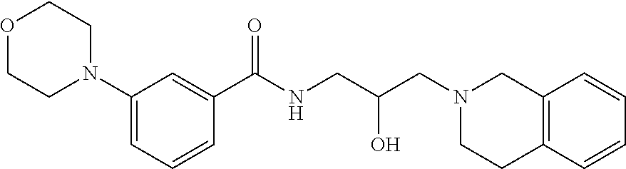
C1(N2CCOCC2)=CC=CC(C(NCC(CN2CCC3=C(C2)C=CC=C3)O)=O)=C1
